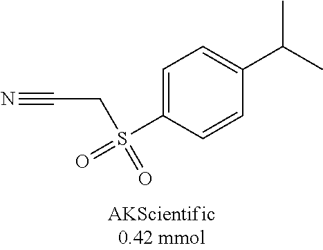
C1=C(S(=O)(=O)CC#N)C=CC(C(C)C)=C1
